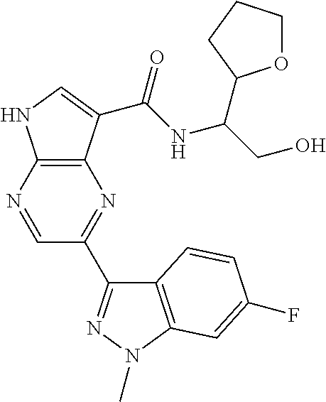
C12=C(C(C(NC(CO)C3OCCC3)=O)=CN1)N=C(C1=NN(C)C3=C1C=CC(F)=C3)C=N2
